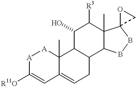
[A]1C([R11O])=CC2=CCC3C(C2(C)[A]1)C(O)C([R3])C1(C)C3BBC12OC2
